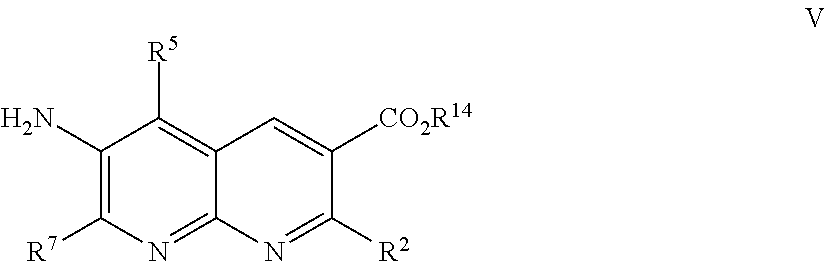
C1(N)=C([R7])N=C2C(=C1[R5])C=C([CO2R14])C([R2])=N2
